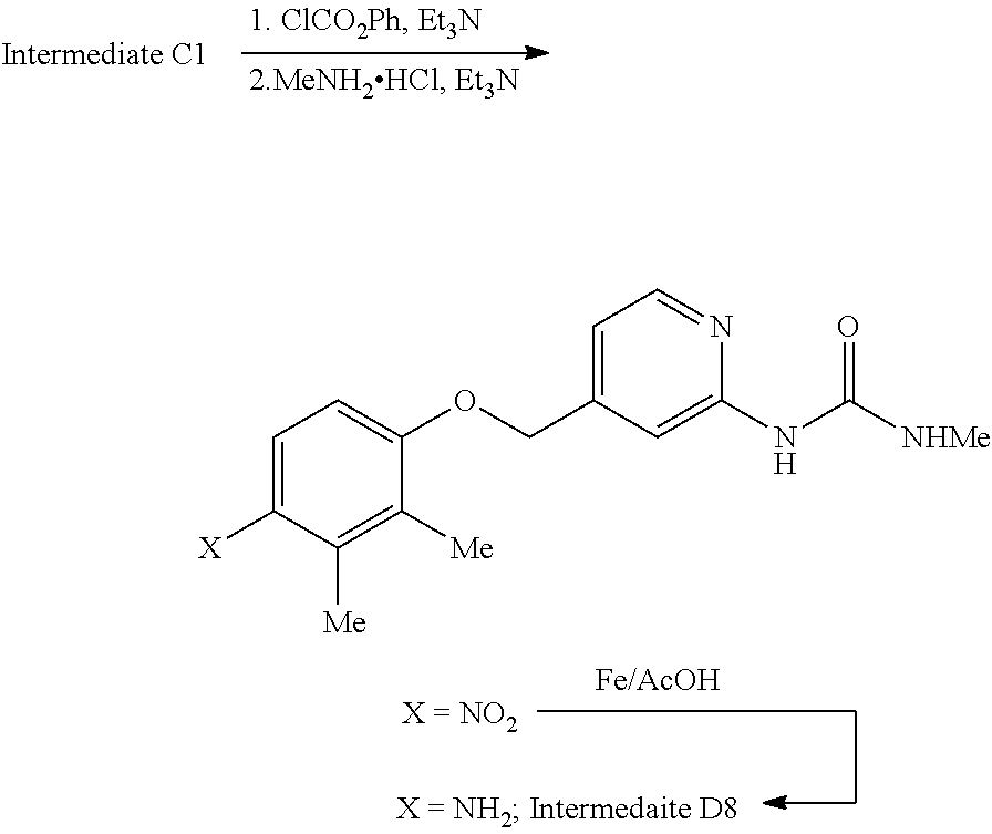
C1=C([X])C([Me])=C([Me])C(OCC2=CC=NC(NC(=O)[NHMe])=C2)=C1
